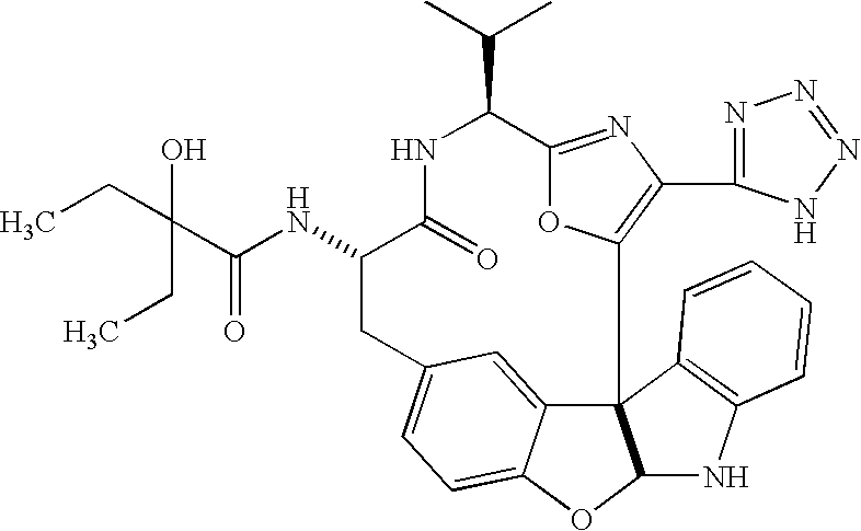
C123C4=CC(=CC=C4OC1NC1=C2C=CC=C1)CC(NC(=O)C(CC)(CC)O)C(=O)NC(C(C)C)C1=NC(C2=NN=NN2)=C3O1
